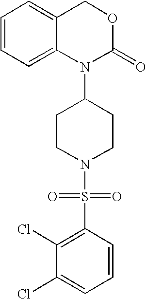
C1=CC=C2C(=C1)COC(=O)N2C1CCN(S(=O)(=O)C2=C(Cl)C(Cl)=CC=C2)CC1
